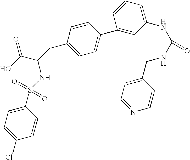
C1=C(Cl)C=CC(S(NC(C(O)=O)CC2=CC=C(C3=CC(NC(NCC4=CC=NC=C4)=O)=CC=C3)C=C2)(=O)=O)=C1
